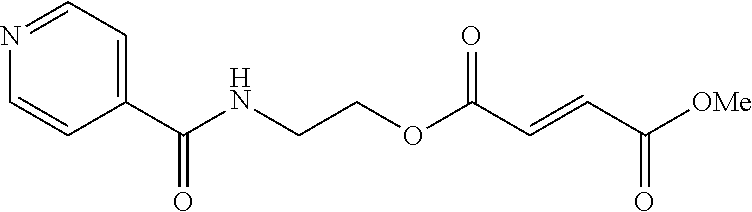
C(NCCOC(C=CC([OMe])=O)=O)(C1=CC=NC=C1)=O
